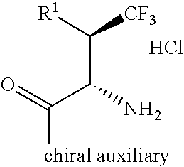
C(C(N)C(=O)[chiral auxiliary])([R1])[CF3].Cl
